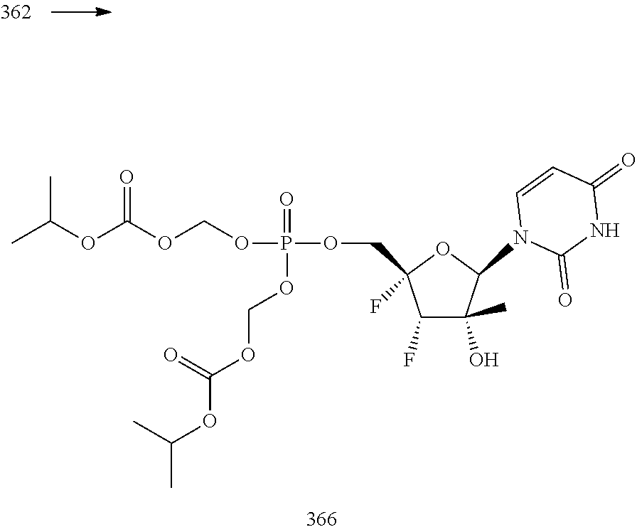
C1(F)C(O)(C)C(N2C=CC(=O)NC2=O)OC1(F)COP(=O)(OCOC(OC(C)C)=O)OCOC(OC(C)C)=O
